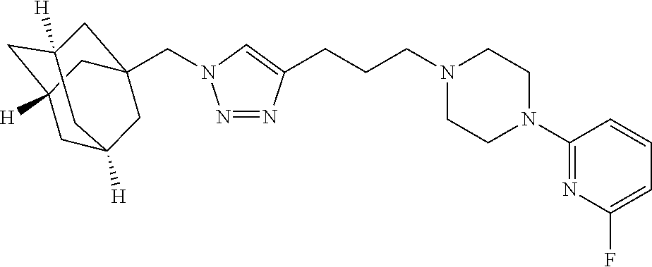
C(CCN1CCN(C2=NC(F)=CC=C2)CC1)C1=CN(CC23CC4([H])CC([H])(CC([H])(C2)C4)C3)N=N1
